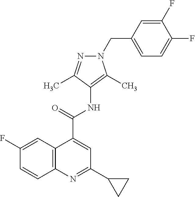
C12=C(N=C(C3CC3)C=C1C(=O)NC1=C(C)N(CC3=CC=C(F)C(F)=C3)N=C1C)C=CC(F)=C2
